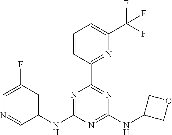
C1(NC2=NC(C3=NC(C(F)(F)F)=CC=C3)=NC(NC3COC3)=N2)=CC(F)=CN=C1
